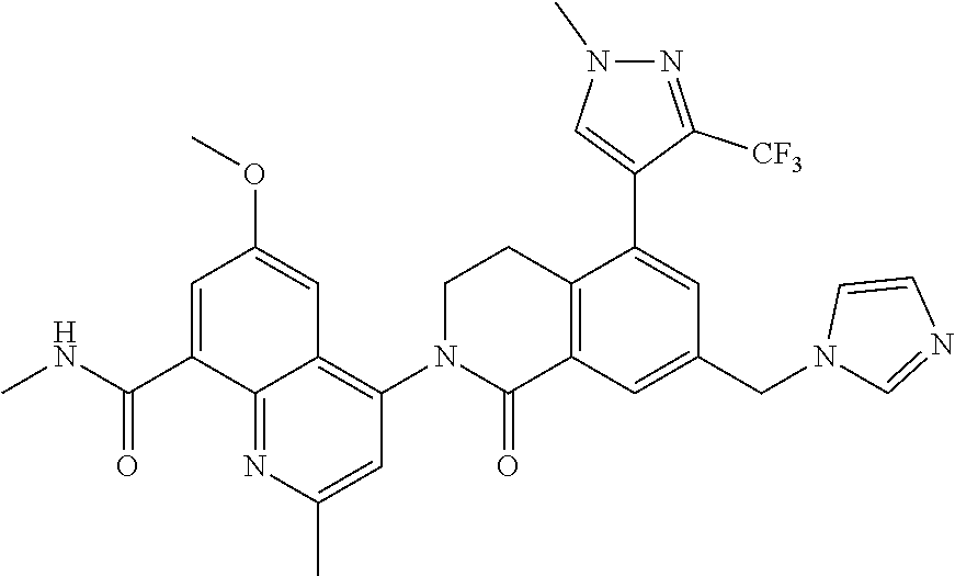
C1CN(C2=C3C(=NC(C)=C2)C(C(NC)=O)=CC(OC)=C3)C(=O)C2=C1C(C1=CN(C)N=C1[CF3])=CC(CN1C=NC=C1)=C2
